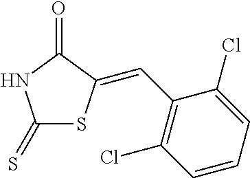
C1(=S)SC(=CC2=C(Cl)C=CC=C2Cl)C(=O)N1
